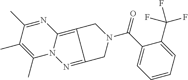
C1(C)=C(C)C(C)=NC2=C3C(=NN12)CN(C(=O)C1=CC=CC=C1C(F)(F)F)C3
